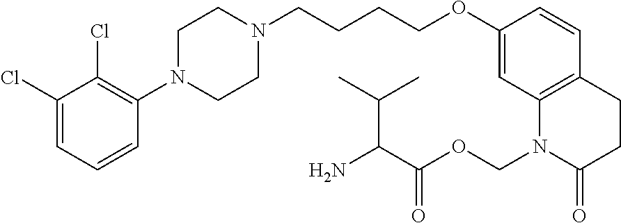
C1=C(Cl)C(Cl)=C(N2CCN(CCCCOC3=CC4=C(C=C3)CCC(=O)N4COC(C(N)C(C)C)=O)CC2)C=C1
